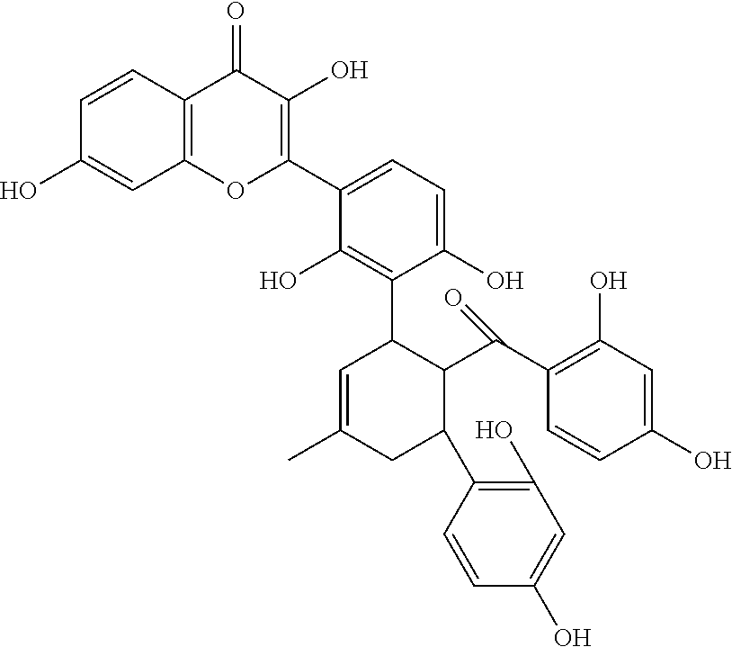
C12=C(C=CC(O)=C1)C(=O)C(O)=C(C1=CC=C(O)C(C3C=C(C)CC(C4=C(O)C=C(O)C=C4)C3C(C3=C(O)C=C(O)C=C3)=O)=C1O)O2
